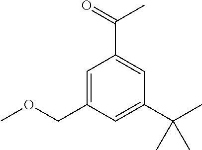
C1=C(COC)C=C(C(C)(C)C)C=C1C(=O)C
